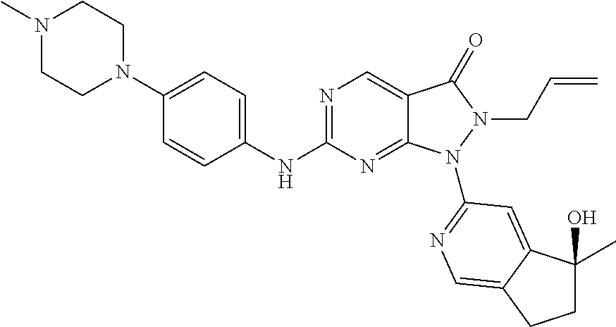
N1=C(NC2=CC=C(N3CCN(C)CC3)C=C2)N=C2C(=C1)C(=O)N(CC=C)N2C1=NC=C2C(=C1)C(O)(C)CC2
